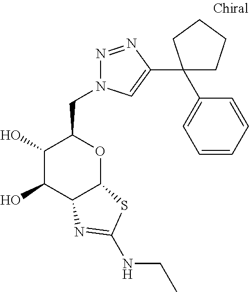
C1(O)C(O)C2C(OC1CN1N=NC(C3(C4=CC=CC=C4)CCCC3)=C1)SC(NCC)=N2
